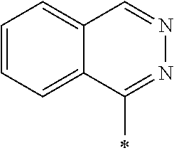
C1=CC=C2C(=C1)C=NN=C2C
